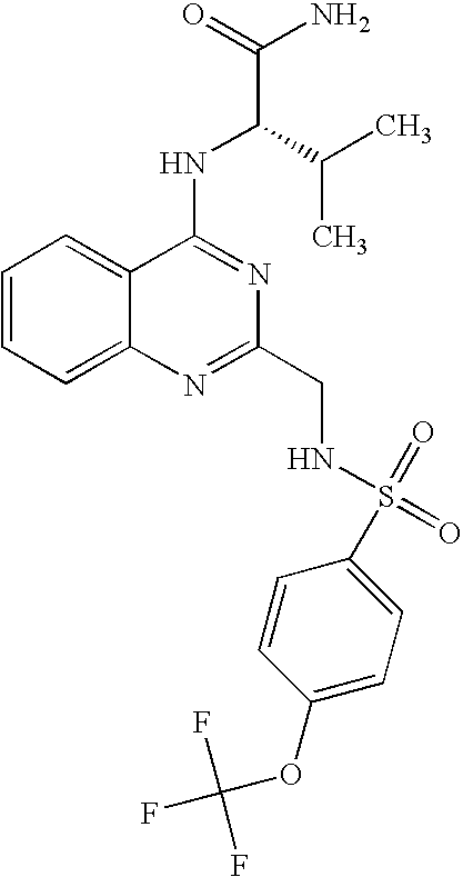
C1=CC=C2C(=C1)C(NC(C(N)=O)C(C)C)=NC(CNS(=O)(=O)C1=CC=C(OC(F)(F)F)C=C1)=N2
